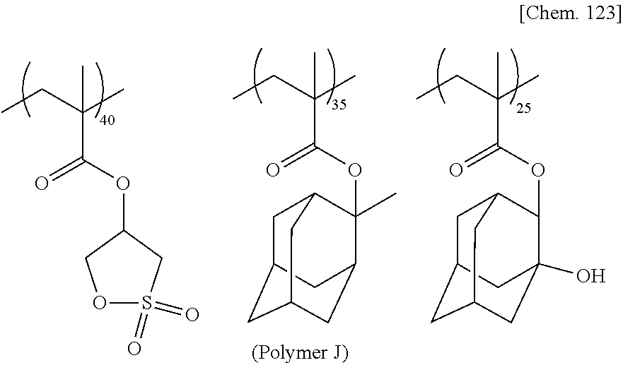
C(C(C)(C)C(OC1COS(=O)(=O)C1)=O)C.C(C(C)(C)C(OC1(C)C2CC3CC(CC1C3)C2)=O)C.C(C(C)(C)C(OC1C2(O)CC3CC(CC1C3)C2)=O)C
